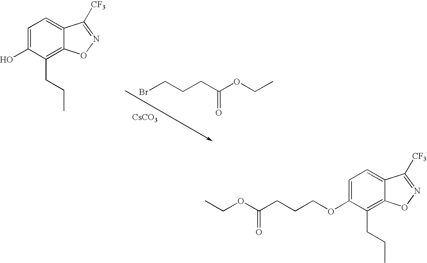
C1=C(O)C(CCC)=C2C(=C1)C([CF3])=NO2.BrCCCC(OCC)=O.[CsCO3].C1=C(OCCCC(OCC)=O)C(CCC)=C2C(=C1)C([CF3])=NO2
